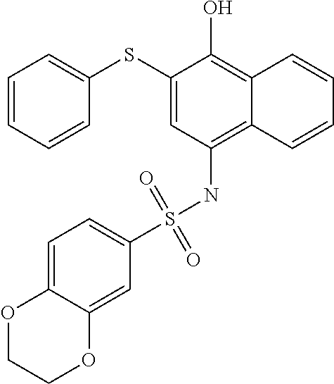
C1(SC2=CC=CC=C2)=CC(NS(C2=CC=C3C(=C2)OCCO3)(=O)=O)=C2C(=C1O)C=CC=C2
